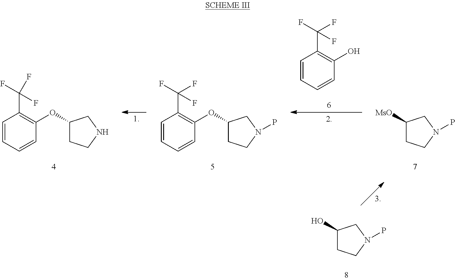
C1=CC=CC(OC2CCNC2)=C1C(F)(F)F.C1=CC=CC(OC2CCN(P)C2)=C1C(F)(F)F.C1=CC=CC(O)=C1C(F)(F)F.[MsO]C1CCN(P)C1.OC1CCN(P)C1
